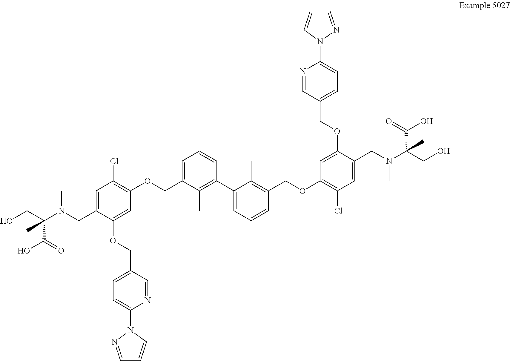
C1=C(COC2=C(Cl)C=C(CN(C(CO)(C(O)=O)C)C)C(OCC3=CC=C(N4N=CC=C4)N=C3)=C2)C(C)=C(C2=CC=CC(COC3=C(Cl)C=C(CN(C(CO)(C(=O)O)C)C)C(OCC4=CC=C(N5N=CC=C5)N=C4)=C3)=C2C)C=C1
